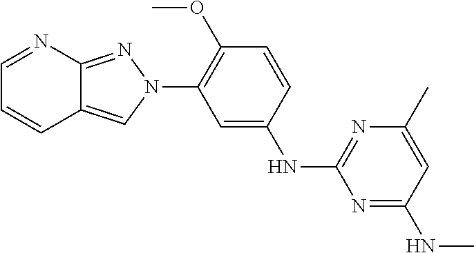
C1=CC(OC)=C(N2N=C3C(=C2)C=CC=N3)C=C1NC1=NC(C)=CC(NC)=N1
